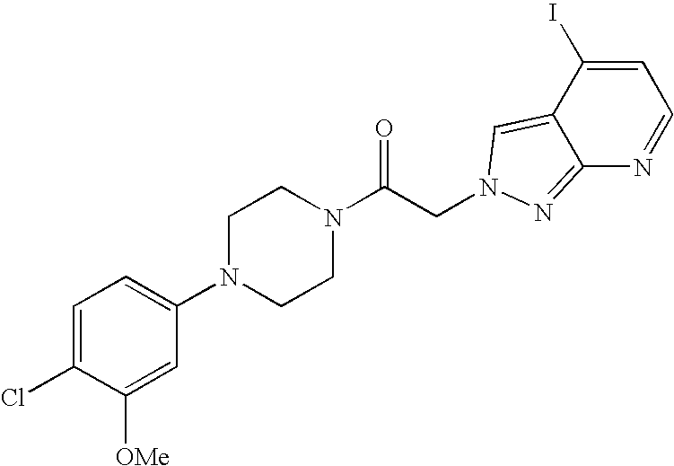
C1=C(Cl)C([OMe])=CC(N2CCN(C(CN3C=C4C(I)=CC=NC4=N3)=O)CC2)=C1
